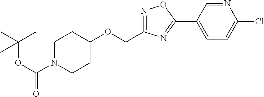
C1N(C(OC(C)(C)C)=O)CCC(OCC2=NOC(C3=CC=C(Cl)N=C3)=N2)C1
